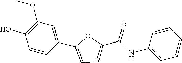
C1(OC)=C(O)C=CC(C2=CC=C(C(NC3=CC=CC=C3)=O)O2)=C1
